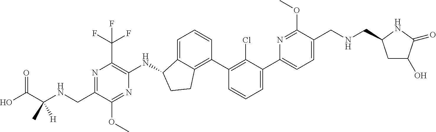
C(C1=NC(C(F)(F)F)=C(NC2C3=CC=CC(C4=C(Cl)C(C5=CC=C(CNCC6CC(O)C(=O)N6)C(OC)=N5)=CC=C4)=C3CC2)N=C1OC)NC(C(O)=O)(C)[H]
